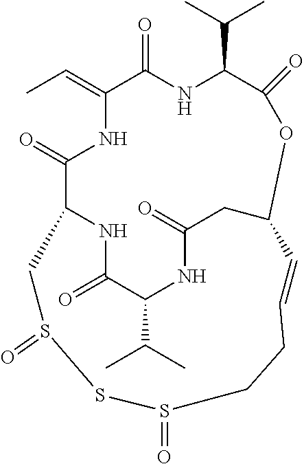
CC=C1C(=O)NC(C(C)C)C(=O)OC2CC(=O)NC(C(C)C)C(=O)NC(C(=O)N1)CS(=O)SS(=O)CCC=C2
